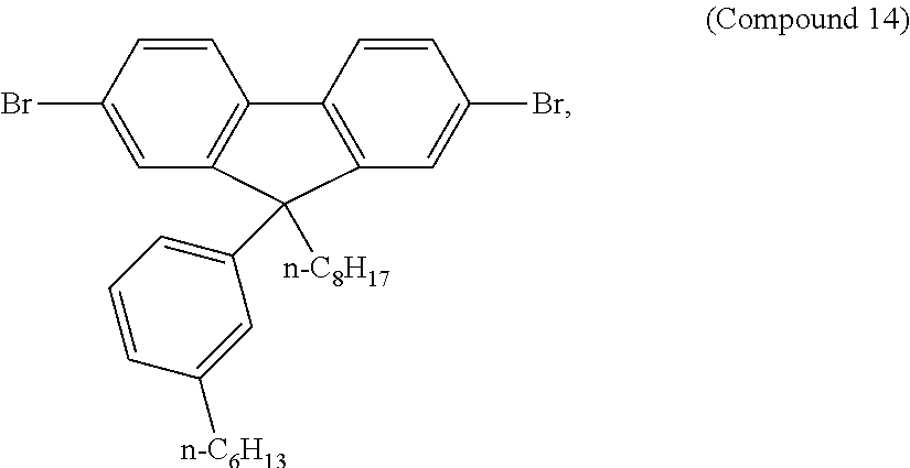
BrC1=CC2=C(C=C1)C1=C(C=C(Br)C=C1)C2([n-C8H17])C1=CC=CC([n-C6H13])=C1
